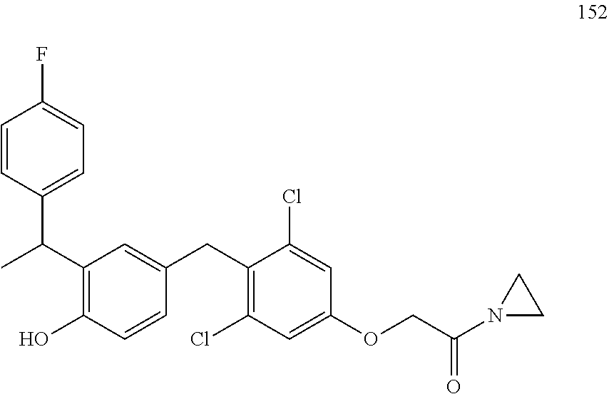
C1(C(C)C2=CC=C(F)C=C2)=C(O)C=CC(CC2=C(Cl)C=C(OCC(N3CC3)=O)C=C2Cl)=C1
